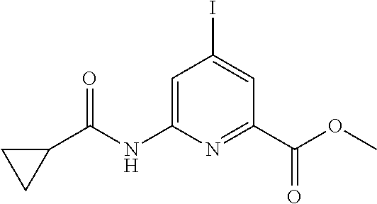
C1=C(NC(C2CC2)=O)N=C(C(OC)=O)C=C1I
